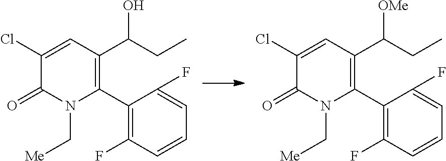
C1(C2=C(C(CC)O)C=C(Cl)C(=O)N2C[Me])=C(F)C=CC=C1F.C1(C2=C(C(CC)[OMe])C=C(Cl)C(=O)N2C[Me])=C(F)C=CC=C1F
